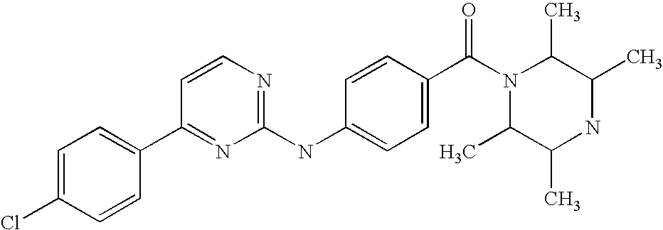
C1=C(Cl)C=CC(C2=NC(NC3=CC=C(C(=O)N4C(C)C(C)NC(C)C4C)C=C3)=NC=C2)=C1
